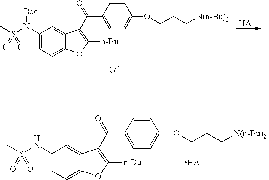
C1(N(S(C)(=O)=O)[Boc])=CC=C2C(=C1)C(C(C1=CC=C(OCCC[N(n-Bu)2])C=C1)=O)=C([n-Bu])O2.[HA].C1(NS(C)(=O)=O)=CC=C2C(=C1)C(C(C1=CC=C(OCCC[N(n-Bu)2])C=C1)=O)=C([n-Bu])O2.[HA]
